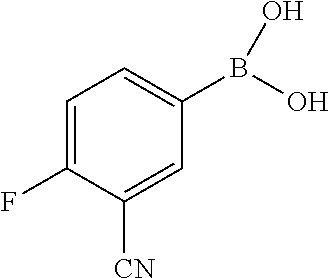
C1=C(F)C([CN])=CC(B(O)O)=C1
